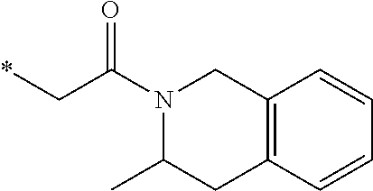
C12=C(C=CC=C1)CC(C)N(C(C*)=O)C2
